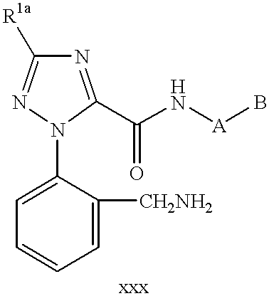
C1=C(N2C(C(N[A]B)=O)=NC([R1a])=N2)C([CH2NH2])=CC=C1
